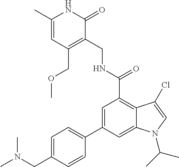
C1(C)=CC(COC)=C(CNC(=O)C2=C3C(=CC(C4=CC=C(CN(C)C)C=C4)=C2)N(C(C)C)C=C3Cl)C(=O)N1
